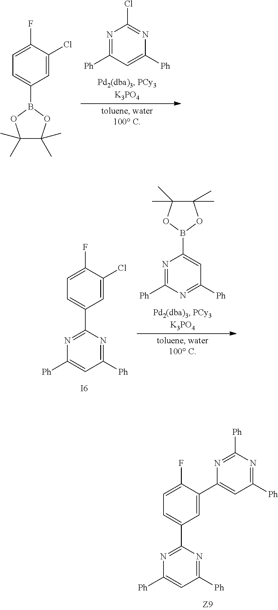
C1=C(C2=CC([Ph])=NC([Ph])=N2)C(F)=CC=C1C1=NC([Ph])=CC([Ph])=N1.N1=C([Ph])C=C([Ph])N=C1Cl.C1=C(Cl)C(F)=CC=C1B1OC(C)(C)C(C)(C)O1.C1=C(Cl)C(F)=CC=C1C1=NC([Ph])=CC([Ph])=N1.N1=C([Ph])N=C([Ph])C=C1B1OC(C)(C)C(C)(C)O1.[I6]
